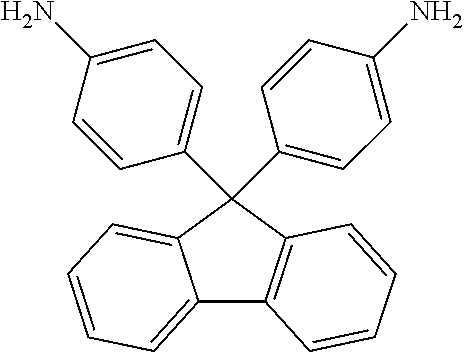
C12=CC=CC=C1C(C1=CC=C(N)C=C1)(C1=CC=C(N)C=C1)C1=C2C=CC=C1
